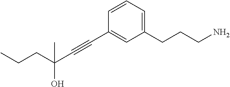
C1=CC(C#CC(C)(O)CCC)=CC(CCCN)=C1
